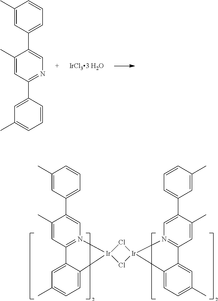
C1(C)=CC2=N(C=C1C1=CC=CC(C)=C1)[Ir]1(C3=CC=C(C)C=C23)Cl[Ir]2(Cl1)N1=C(C=C(C)C(C3=CC=CC(C)=C3)=C1)C1=CC(C)=CC=C21.C1(C)=CC(C2=CC(C)=CC=C2)=NC=C1C1=CC=CC(C)=C1
